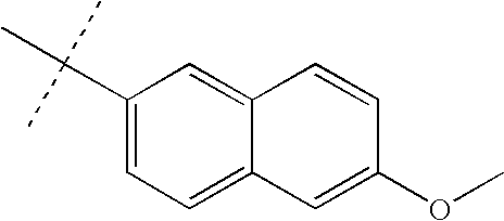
C1(C(C)(C)C)=CC=C2C(=C1)C=CC(OC)=C2
